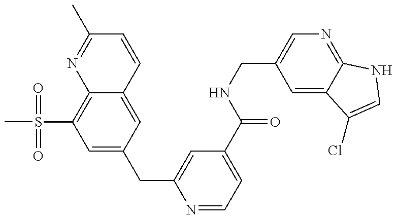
C1=C(CC2=CC(C(=O)NCC3=CN=C4C(=C3)C(Cl)=CN4)=CC=N2)C=C2C(=C1S(C)(=O)=O)N=C(C)C=C2
